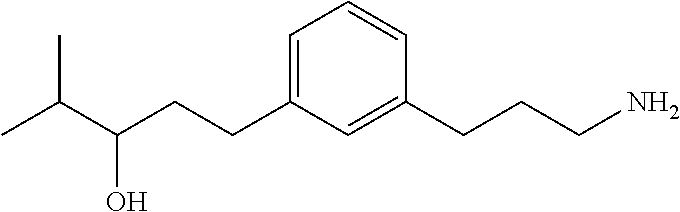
C(C(CCC1=CC=CC(CCCN)=C1)O)(C)C
